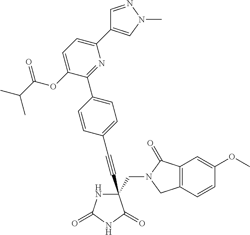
C(#CC1(CN2C(=O)C3=C(C2)C=CC(OC)=C3)NC(=O)NC1=O)C1=CC=C(C2=NC(C3=CN(C)N=C3)=CC=C2OC(C(C)C)=O)C=C1
